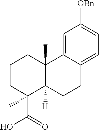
C1=C2C(=CC=C1[OBn])CCC1([H])C2(C)CCCC1(C(=O)O)C
